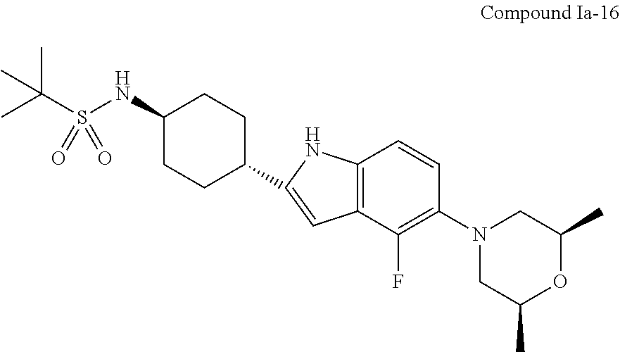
C1(NS(C(C)(C)C)(=O)=O)CCC(C2=CC3=C(C=CC(N4CC(C)OC(C)C4)=C3F)N2)CC1
